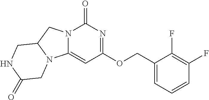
C1=CC=C(COC2=NC(=O)N3C(=C2)N2C(C3)CNC(=O)C2)C(F)=C1F
